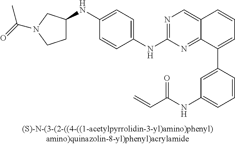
N(C1=CC=C(NC2=NC=C3C(=N2)C(C2=CC(NC(C=C)=O)=CC=C2)=CC=C3)C=C1)C1CCN(C(=O)C)C1
